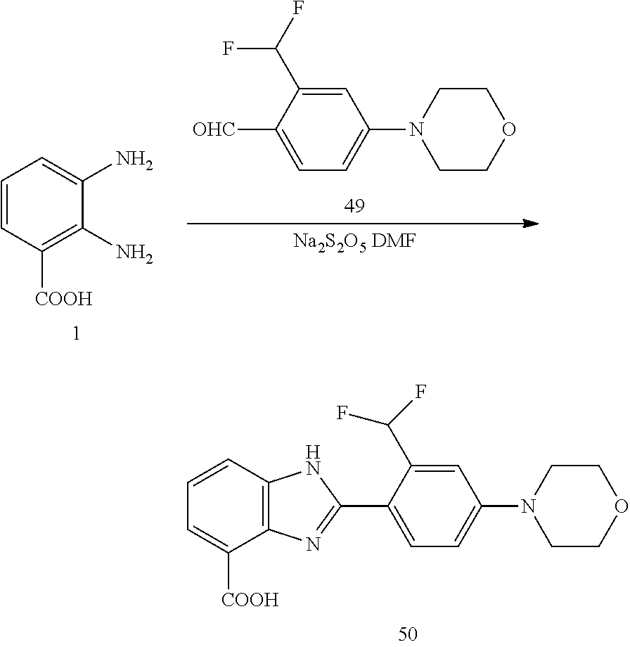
C1=CC2=C(C([COOH])=C1)N=C(C1=CC=C(N3CCOCC3)C=C1C(F)F)N2.C1([OHC])=CC=C(N2CCOCC2)C=C1C(F)F.C1=CC([COOH])=C(N)C(N)=C1
